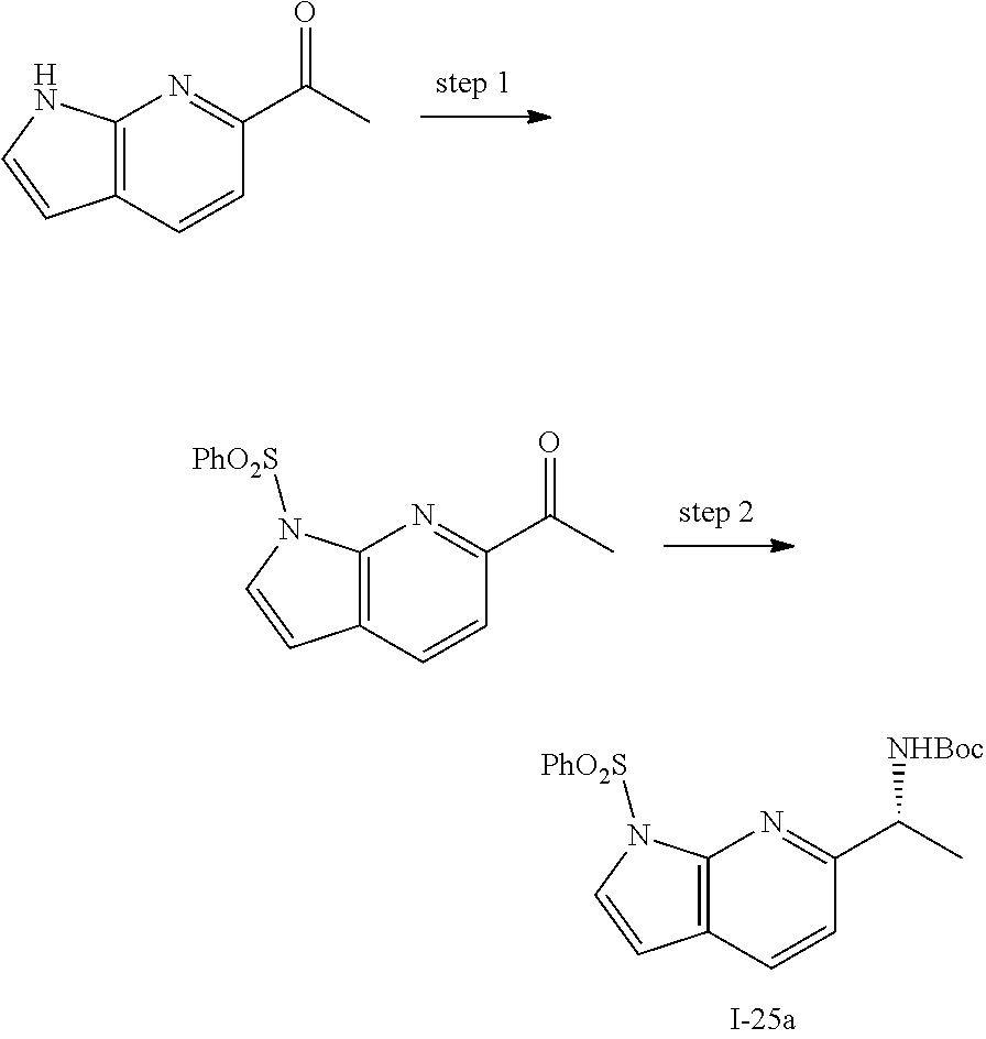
C12=C(C=CC(C(C)[NHBoc])=N1)C=CN2[PhO2S].C12=C(C=CC(C(C)=O)=N1)C=CN2.C12=C(C=CC(C(C)=O)=N1)C=CN2[PhO2S]
